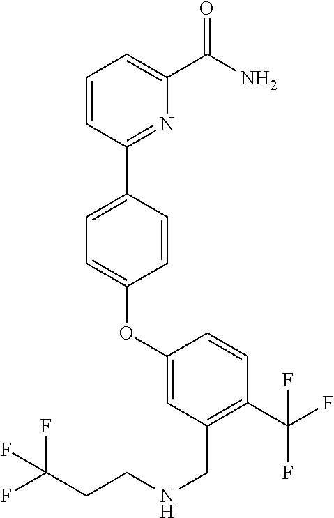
O(C1=CC=C(C2=NC(C(=O)N)=CC=C2)C=C1)C1=CC(CNCCC(F)(F)F)=C(C(F)(F)F)C=C1
